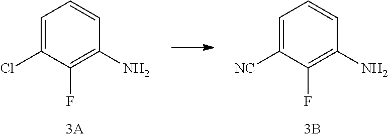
C1=C(Cl)C(F)=C(N)C=C1.C1=C([NC])C(F)=C(N)C=C1
